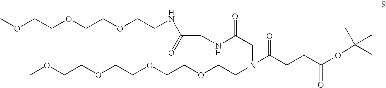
COCCOCCOCCOCCN(CC(=O)NCC(=O)NCCOCCOCCOC)C(CCC(OC(C)(C)C)=O)=O
